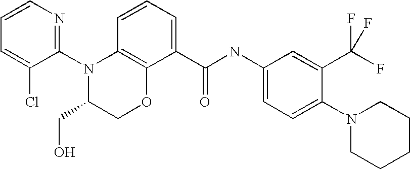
C1(N2C(CO)COC3=C2C=CC=C3C(NC2=CC=C(N3CCCCC3)C(C(F)(F)F)=C2)=O)=NC=CC=C1Cl
